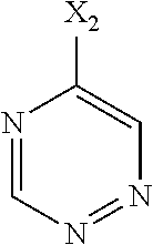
N1=NC=NC([X2])=C1
